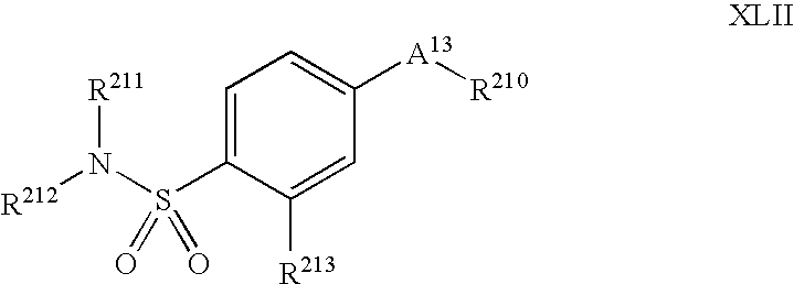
C1=C(S(N([R212])[R211])(=O)=O)C([R213])=CC([A13][R210])=C1
